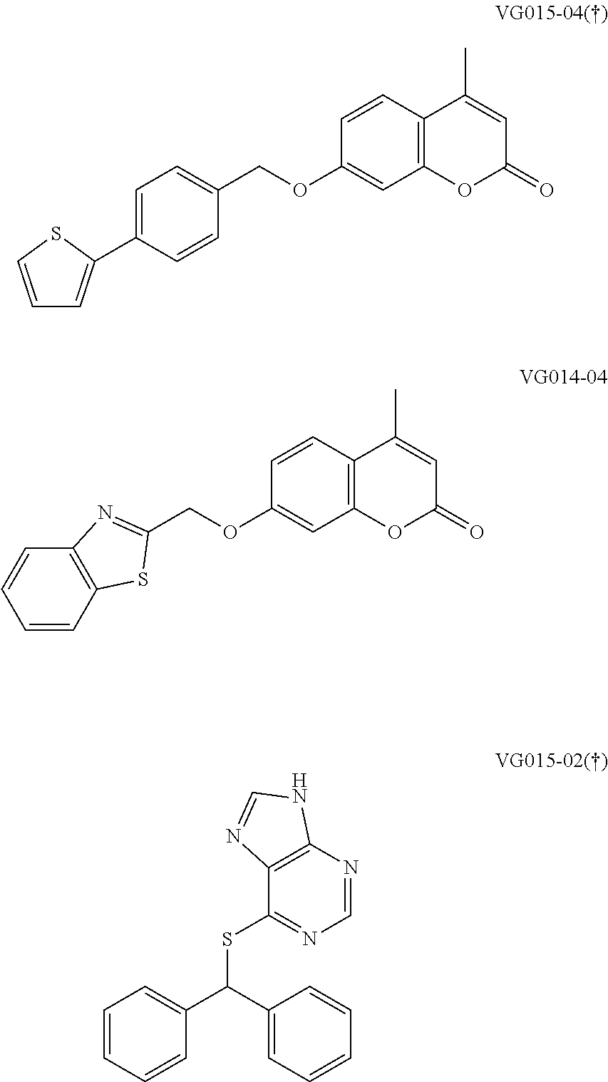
C12=C(OC(=O)C=C1C)C=C(OCC1=CC=C(C3=CC=CS3)C=C1)C=C2.C12=C(OC(=O)C=C1C)C=C(OCC1=NC3=C(C=CC=C3)S1)C=C2.S(C(C1=CC=CC=C1)C1=CC=CC=C1)C1=NC=NC2=C1N=CN2
